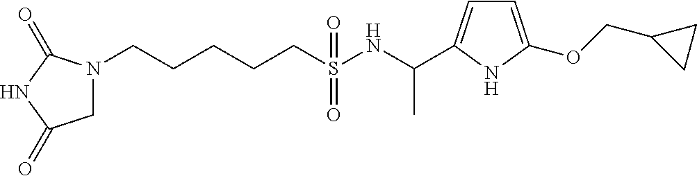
N1(CCCCCS(NC(C)C2=CC=C(OCC3CC3)N2)(=O)=O)CC(=O)NC1=O
